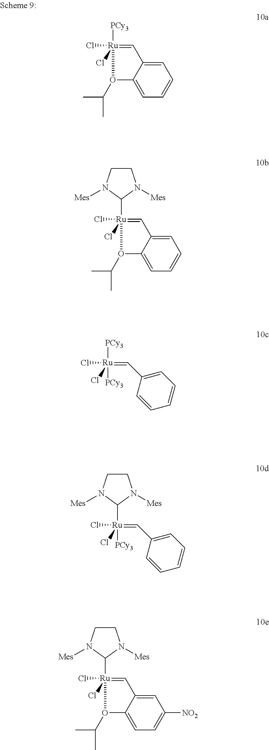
C1=C2C(=CC=C1)O(C(C)C)[Ru]([PCy3])(Cl)(Cl)=C2.C1=C2C(=CC=C1)O(C(C)C)[Ru](C1N([Mes])CCN1[Mes])(Cl)(Cl)=C2.C(=[Ru]([PCy3])(Cl)(Cl)[PCy3])C1=CC=CC=C1.C(=[Ru](Cl)(Cl)([PCy3])C1N([Mes])CCN1[Mes])C1=CC=CC=C1.C1=C2C(=CC=C1[NO2])O(C(C)C)[Ru](C1N([Mes])CCN1[Mes])(Cl)(Cl)=C2
